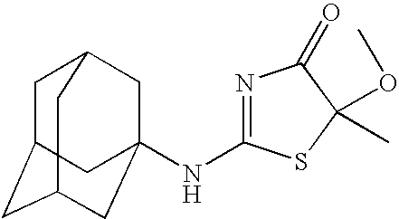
C1C2CC3CC(NC4=NC(=O)C(OC)(C)S4)(CC1C3)C2
